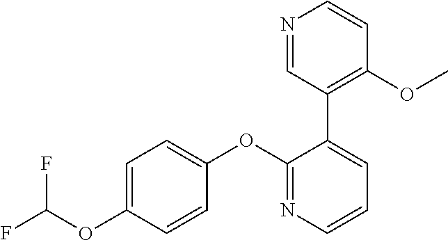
C1=C(OC(F)F)C=CC(OC2=NC=CC=C2C2=C(OC)C=CN=C2)=C1
